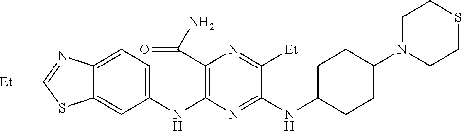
C1(NC2=C(C(N)=O)N=C([Et])C(NC3CCC(N4CCSCC4)CC3)=N2)=CC=C2C(=C1)SC([Et])=N2
